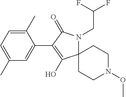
C1(C)=CC=C(C)C=C1C1=C(O)C2(N(CC(F)F)C1=O)CCN(OC)CC2
